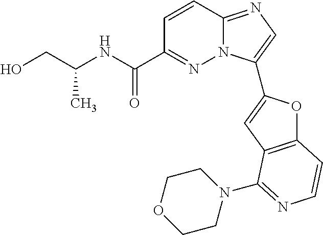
C1=CC2=NC=C(C3=CC4=C(O3)C=CN=C4N3CCOCC3)N2N=C1C(NC(CO)C)=O
